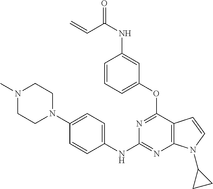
N1(C)CCN(C2=CC=C(NC3=NC4=C(C(OC5=CC=CC(NC(=O)C=C)=C5)=N3)C=CN4C3CC3)C=C2)CC1
